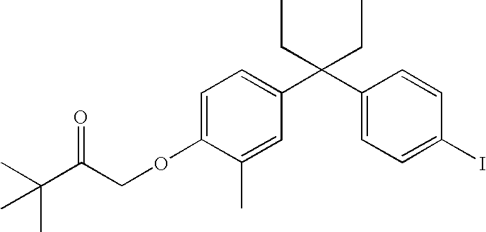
C1=C(OCC(C(C)(C)C)=O)C(C)=CC(C(C2=CC=C(I)C=C2)(CC)CC)=C1
